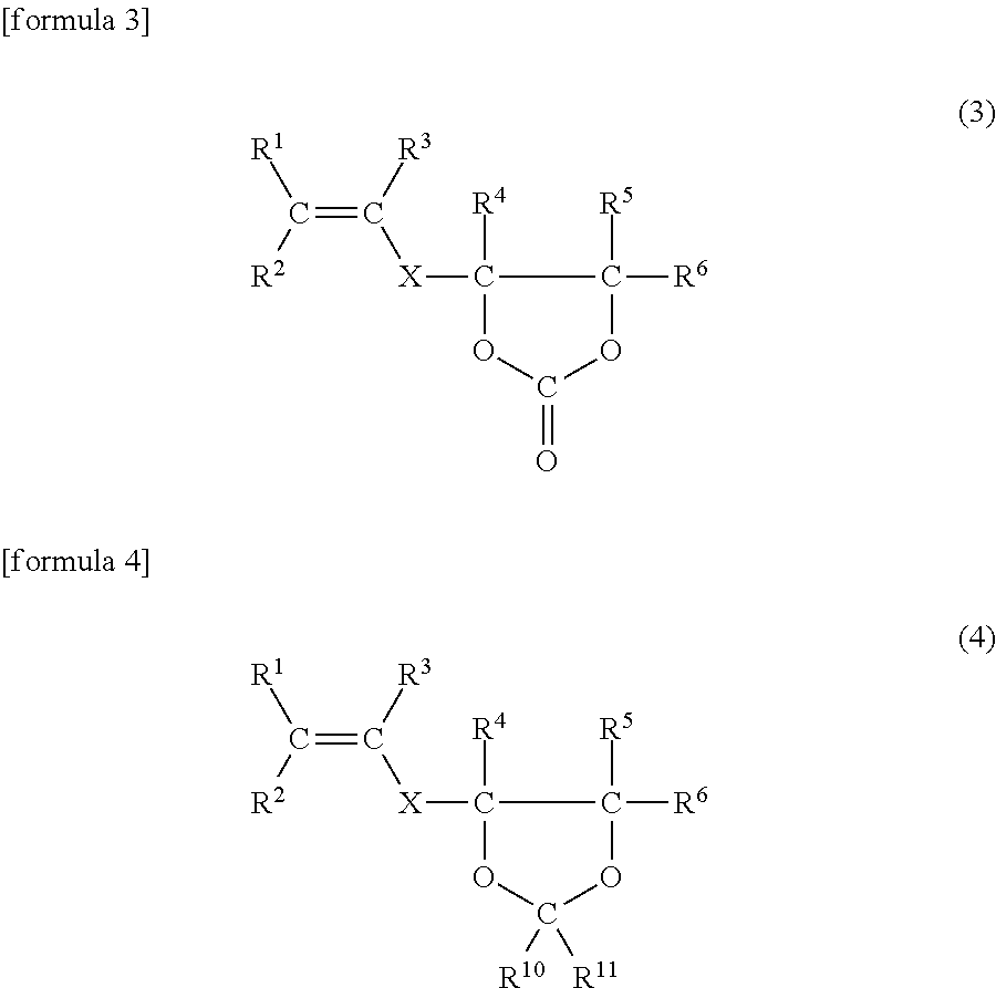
C(=C([R2])[R1])([R3])[X]C1([R4])C([R6])([R5])OC(=O)O1.C(=C([R2])[R1])([R3])[X]C1([R4])C([R6])([R5])OC([R11])([R10])O1
